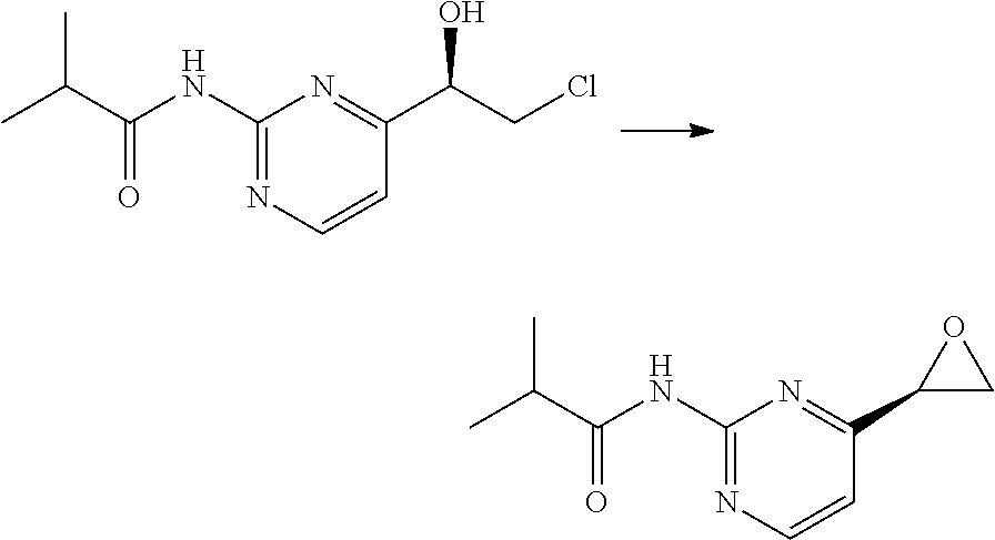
C1(C(CCl)O)=NC(NC(C(C)C)=O)=NC=C1.C1(C2CO2)=NC(NC(C(C)C)=O)=NC=C1
